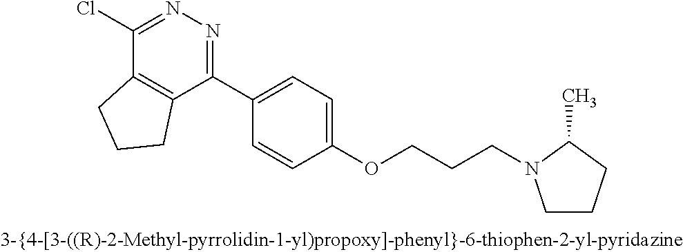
C1(Cl)=NN=C(C2=CC=C(OCCCN3CCCC3C)C=C2)C2=C1CCC2
